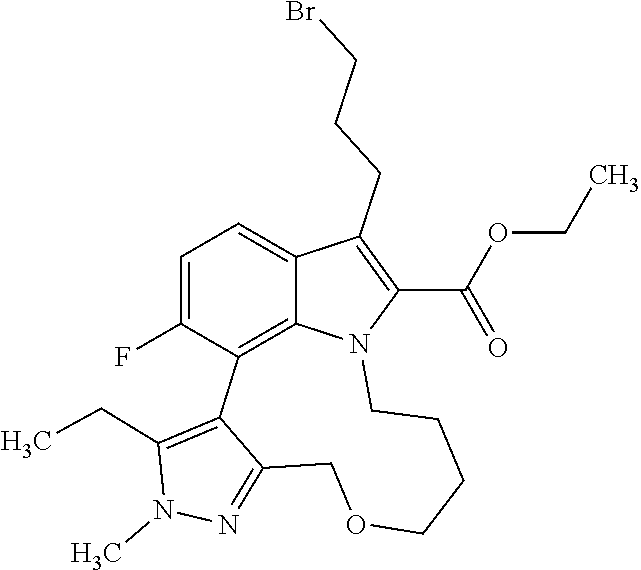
N1=C2C(=C(CC)N1C)C1=C3C(=CC=C1F)C(CCCBr)=C(C(OCC)=O)N3CCCCOC2
